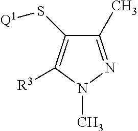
C1(S[Q1])=C([R3])N(C)N=C1C
